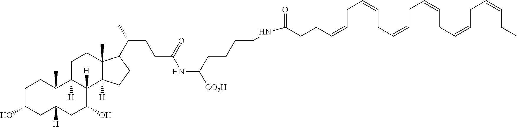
C1C(O)CC2([H])C(C)(C1)C1([H])C([H])(C(O)C2)C2([H])C(C)(CC1)C(C(CCC(NC(CCCCNC(CCC=CCC=CCC=CCC=CCC=CCC=CCC)=O)[CO2H])=O)C)CC2
